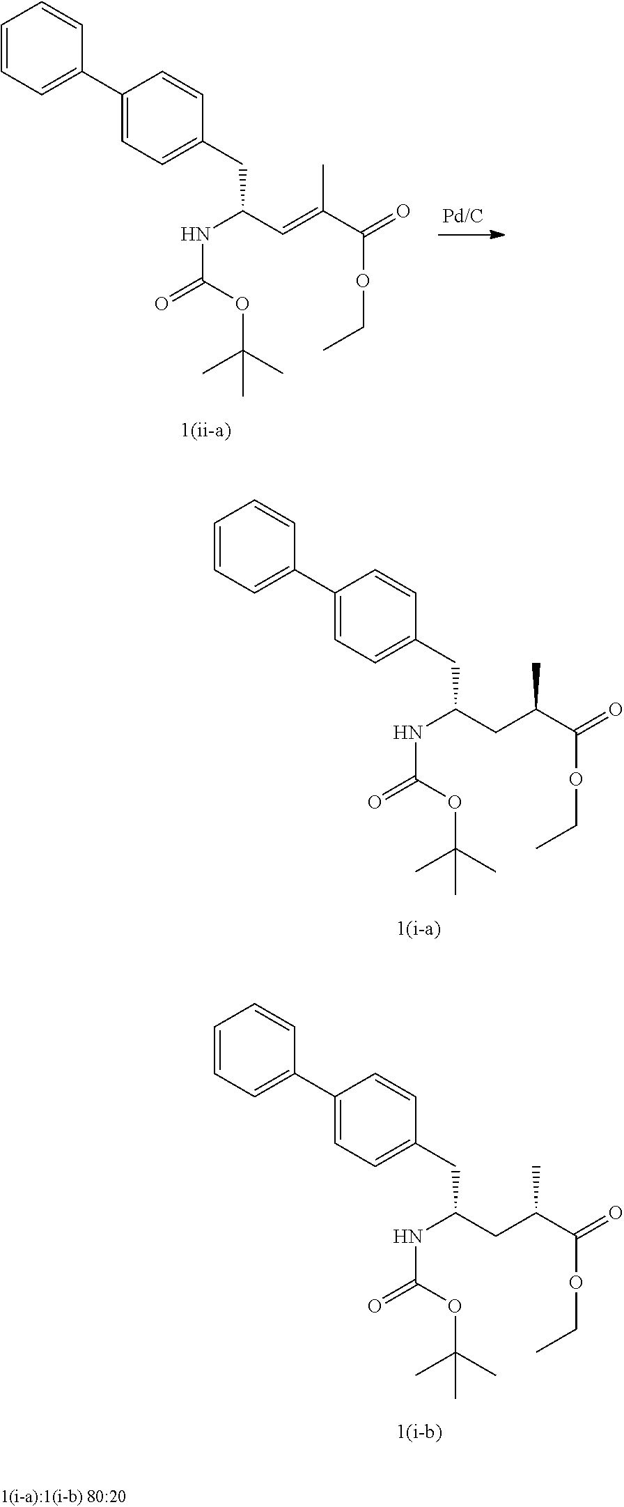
C1=CC=C(C2=CC=C(CC(NC(=O)OC(C)(C)C)CC(C(=O)OCC)C)C=C2)C=C1.C1=CC=C(C2=CC=C(CC(NC(=O)OC(C)(C)C)CC(C(=O)OCC)C)C=C2)C=C1.C1=CC=C(C2=CC=C(CC(NC(=O)OC(C)(C)C)C=C(C(=O)OCC)C)C=C2)C=C1
